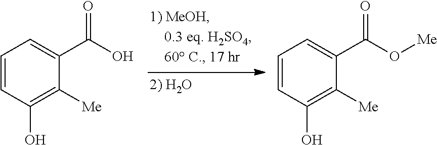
C1=CC(O)=C([Me])C(C(O)=O)=C1.C1=CC(O)=C([Me])C(C(O[Me])=O)=C1
